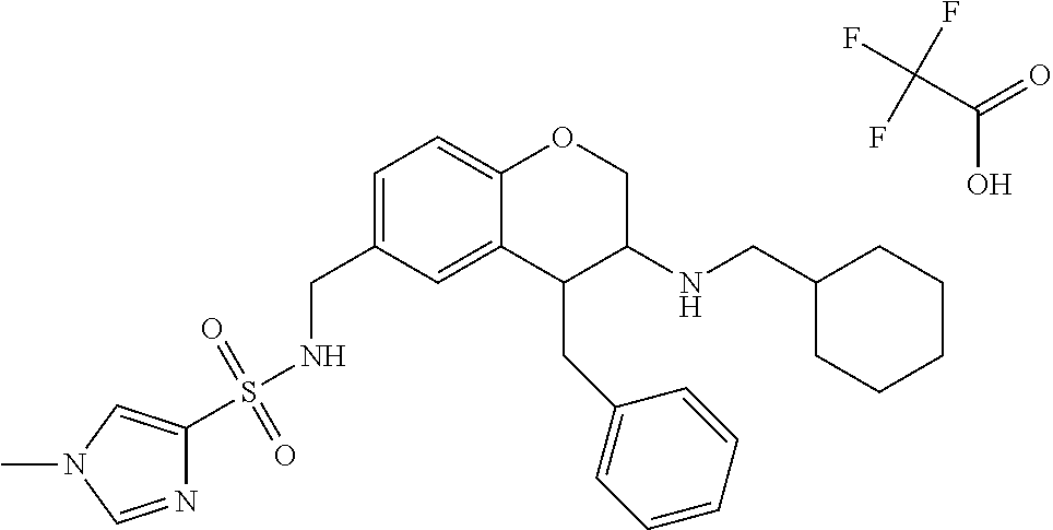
C1=C(CNS(C2=CN(C)C=N2)(=O)=O)C=C2C(=C1)OCC(NCC1CCCCC1)C2CC1=CC=CC=C1.C(C(O)=O)(F)(F)F
